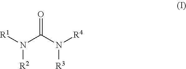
N(C(N([R4])[R3])=O)([R1])[R2]
